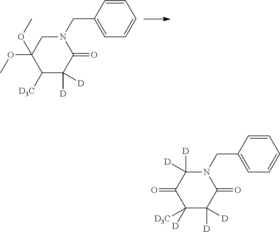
N1(CC2=CC=CC=C2)C([D])([D])C(=O)C([D3C])([D])C([D])([D])C1=O.N1(CC2=CC=CC=C2)CC(OC)(OC)C([D3C])C([D])([D])C1=O
